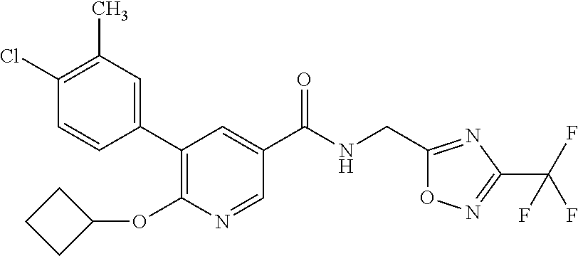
C1(C)=C(Cl)C=CC(C2=C(OC3CCC3)N=CC(C(NCC3=NC(C(F)(F)F)=NO3)=O)=C2)=C1
